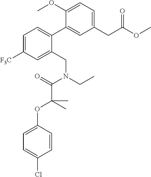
C1=C([F3C])C=C(CN(CC)C(=O)C(C)(OC2=CC=C(Cl)C=C2)C)C(C2=CC(CC(OC)=O)=CC=C2OC)=C1
